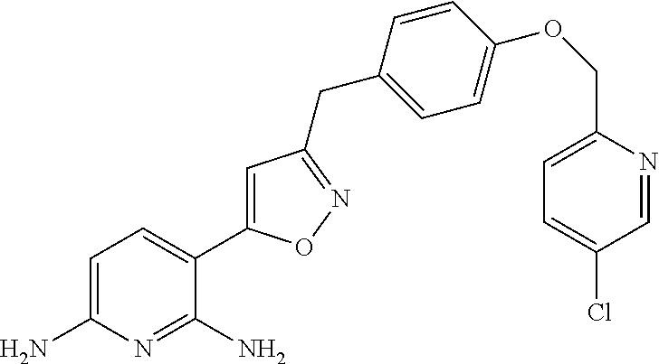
C1=C(N)N=C(N)C(C2=CC(CC3=CC=C(OCC4=CC=C(Cl)C=N4)C=C3)=NO2)=C1
